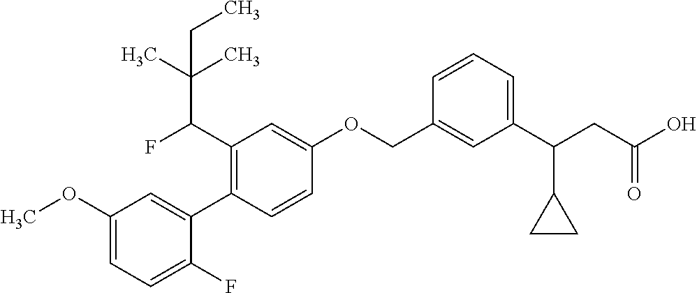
C1(OC)=CC=C(F)C(C2=C(C(C(C)(C)CC)F)C=C(OCC3=CC(C(CC(O)=O)C4CC4)=CC=C3)C=C2)=C1
